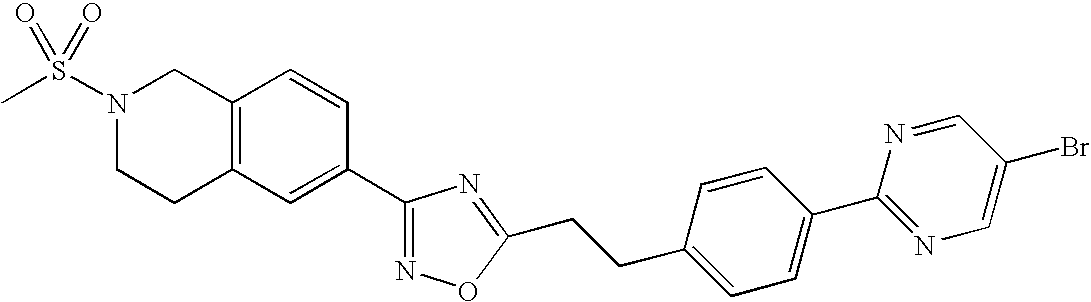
C12=C(CCN(S(C)(=O)=O)C1)C=C(C1=NOC(CCC3=CC=C(C4=NC=C(Br)C=N4)C=C3)=N1)C=C2
